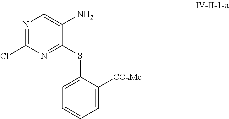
N1=C(Cl)N=C(SC2=CC=CC=C2[CO2Me])C(N)=C1
